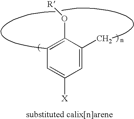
C1=C(C)C(O[R])=CC=C1[X]
